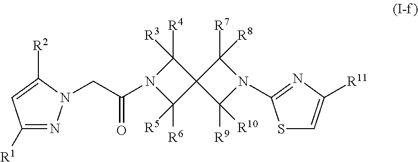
C1([R1])=NN(CC(=O)N2C([R6])([R5])C3(C2([R4])[R3])C([R9])([R10])N(C2=NC([R11])=CS2)C3([R7])[R8])C([R2])=C1
